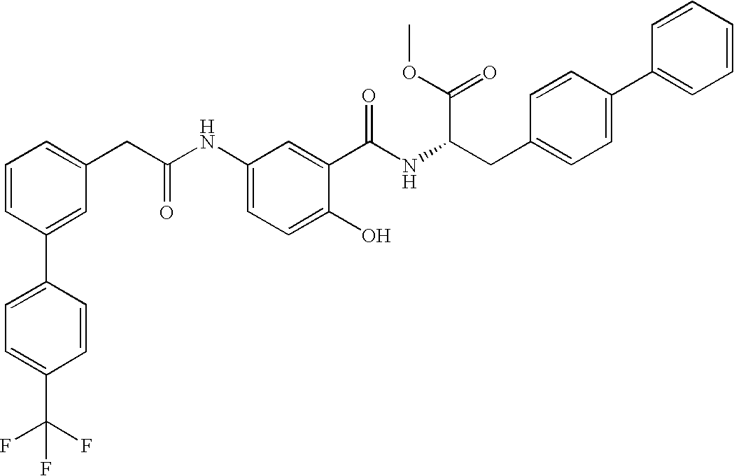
N(C1=CC=C(O)C(C(=O)NC(CC2=CC=C(C3=CC=CC=C3)C=C2)C(OC)=O)=C1)C(CC1=CC=CC(C2=CC=C(C(F)(F)F)C=C2)=C1)=O
